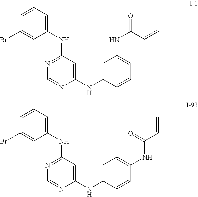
C1(NC2=NC=NC(NC3=CC(NC(C=C)=O)=CC=C3)=C2)=CC=CC(Br)=C1.C1(NC2=NC=NC(NC3=CC=C(NC(C=C)=O)C=C3)=C2)=CC=CC(Br)=C1
